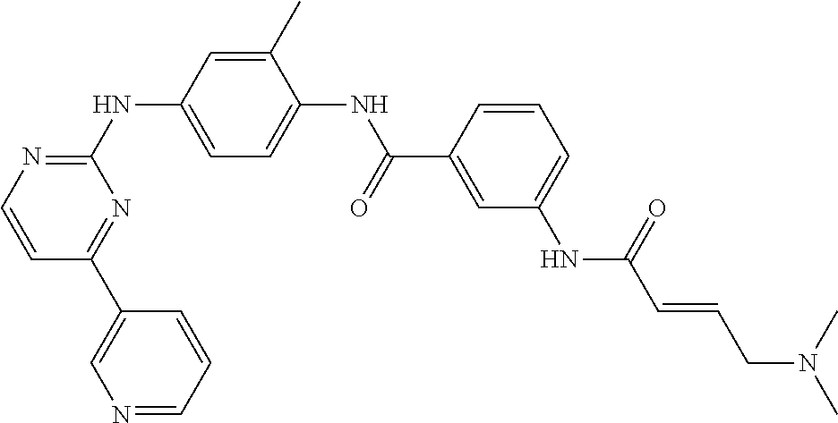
C1(NC2=CC=C(NC(C3=CC(NC(C=CCN(C)C)=O)=CC=C3)=O)C(C)=C2)=NC=CC(C2=CN=CC=C2)=N1
